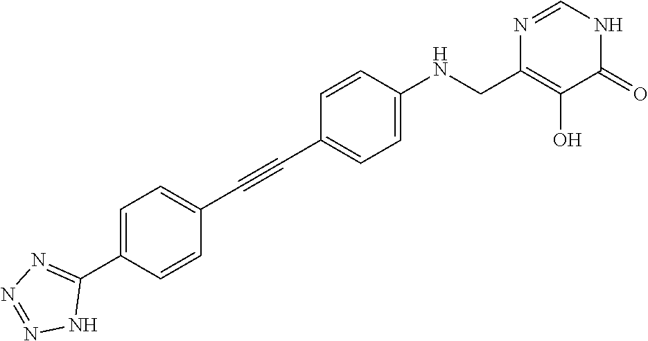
C(C1=CC=C(NCC2=C(O)C(=O)NC=N2)C=C1)#CC1=CC=C(C2=NN=NN2)C=C1
